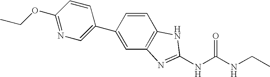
C1(C2=CC3=C(C=C2)NC(NC(NCC)=O)=N3)=CN=C(OCC)C=C1
